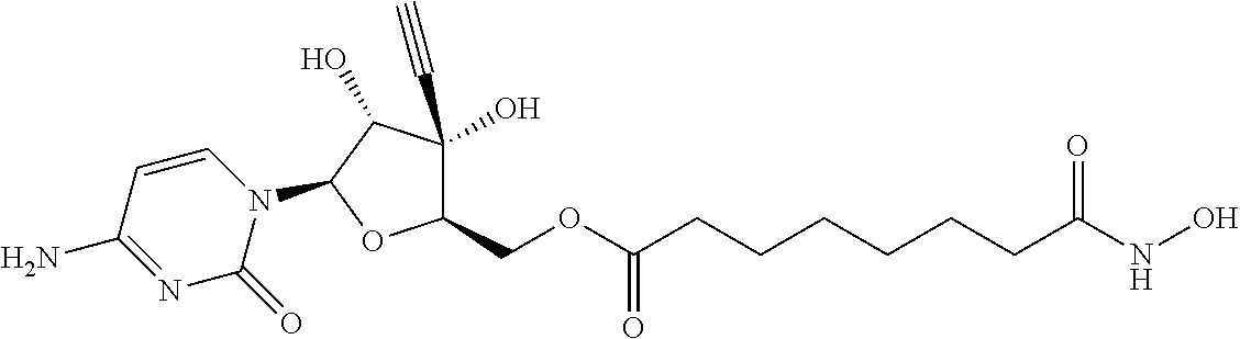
C1(COC(=O)CCCCCCC(NO)=O)C(O)(C#C)C(O)C(N2C=CC(N)=NC2=O)O1
